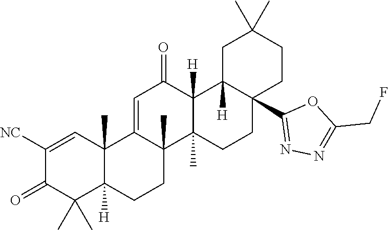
C1([NC])=CC2(C)C([H])(C(C)(C)C1=O)CCC1(C)C2=CC(=O)C2([H])C1(C)CCC1(C3=NN=C(CF)O3)C2([H])CC(C)(C)CC1
